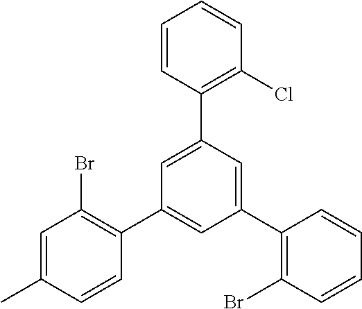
C1=C(C)C=CC(C2=CC(C3=C(Br)C=CC=C3)=CC(C3=C(Cl)C=CC=C3)=C2)=C1Br
